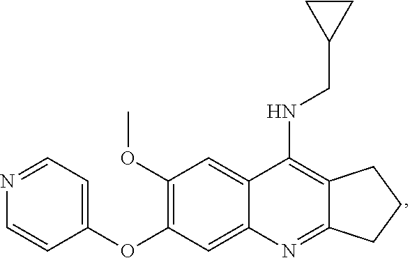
C12=C(NCC3CC3)C3=CC(OC)=C(OC4=CC=NC=C4)C=C3N=C1CCC2
